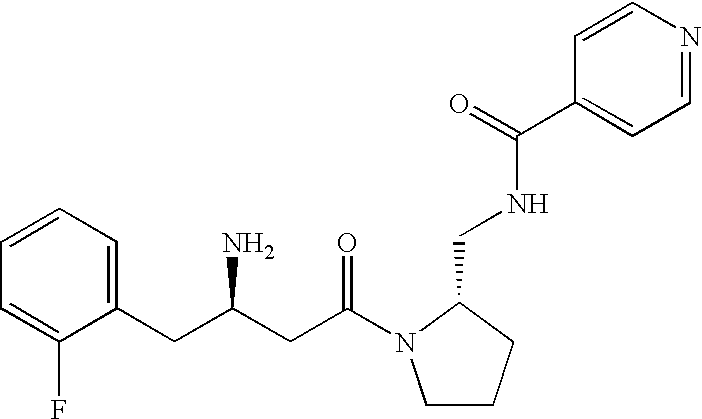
C1=CC=C(CC(N)CC(=O)N2CCCC2CNC(=O)C2=CC=NC=C2)C(F)=C1
